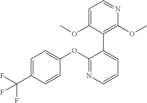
C1=C(C(F)(F)F)C=CC(OC2=NC=CC=C2C2=C(OC)N=CC=C2OC)=C1
